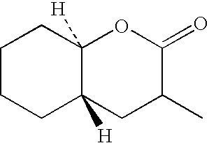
C1CCC2([H])C([H])(C1)OC(=O)C(C)C2
